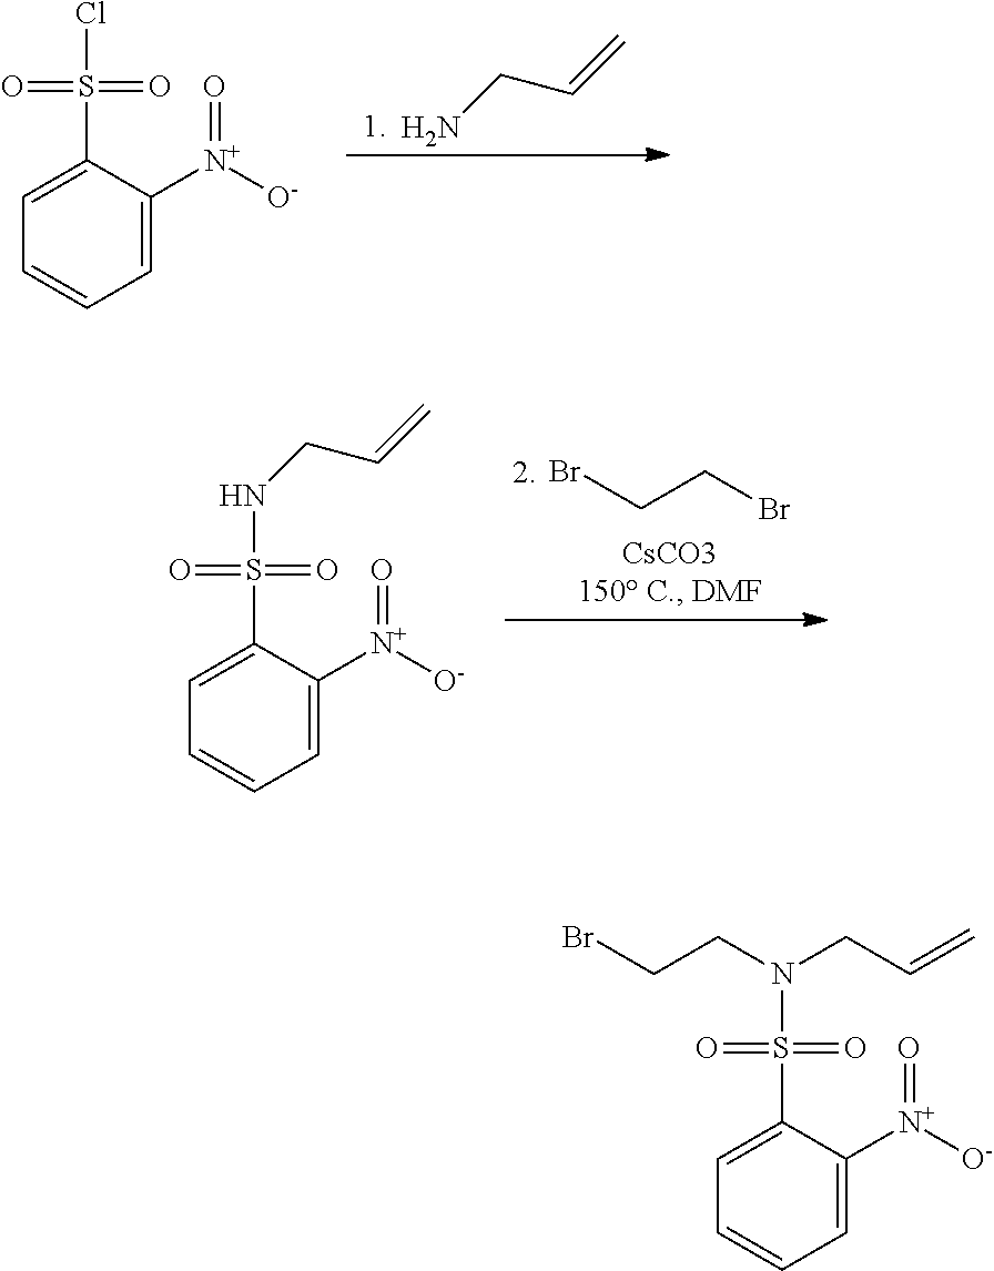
NCC=C.C1=C(S(=O)(=O)Cl)C([N+]([O-])=O)=CC=C1.C(CBr)Br.C1=C(S(=O)(=O)NCC=C)C([N+]([O-])=O)=CC=C1.C1=C(S(=O)(=O)N(CCBr)CC=C)C([N+]([O-])=O)=CC=C1
